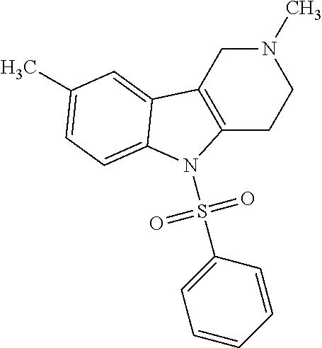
N1(C)CC2=C(CC1)N(S(C1=CC=CC=C1)(=O)=O)C1=CC=C(C)C=C21
